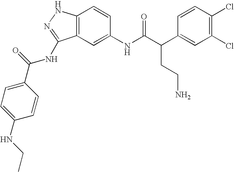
C12=C(C=C(NC(C(C3=CC(Cl)=C(Cl)C=C3)CCN)=O)C=C1)C(NC(C1=CC=C(NCC)C=C1)=O)=NN2
